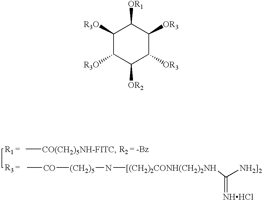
C[CO(CH2)5NH-FITC].C[CO][(CH2)5]N[[(CH2)2CONH(CH2)2NH]C([NH2]2])=[NHHCl].C1([R3O])C([R3O])C([OR2])C([OR3])C([OR3])C1[OR1]
